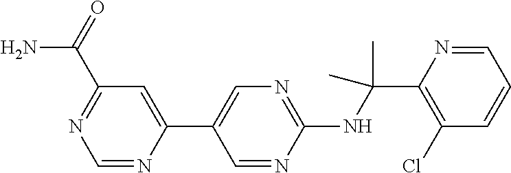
C1(NC(C2=C(Cl)C=CC=N2)(C)C)=NC=C(C2=CC(C(N)=O)=NC=N2)C=N1
